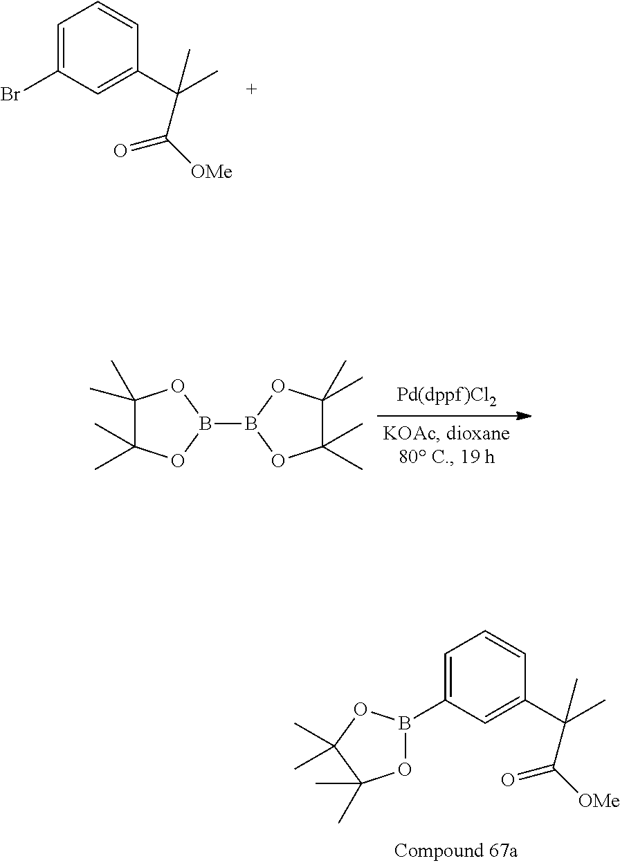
C1=C(Br)C=C(C(C)(C)C([OMe])=O)C=C1.C1=C(B2OC(C)(C)C(C)(C)O2)C=C(C(C)(C)C([OMe])=O)C=C1.C1(C)(C)C(C)(C)OB(B2OC(C)(C)C(C)(C)O2)O1
